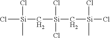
Cl[Si](C[Si](C[Si](Cl)(Cl)C)(Cl)Cl)(Cl)C
